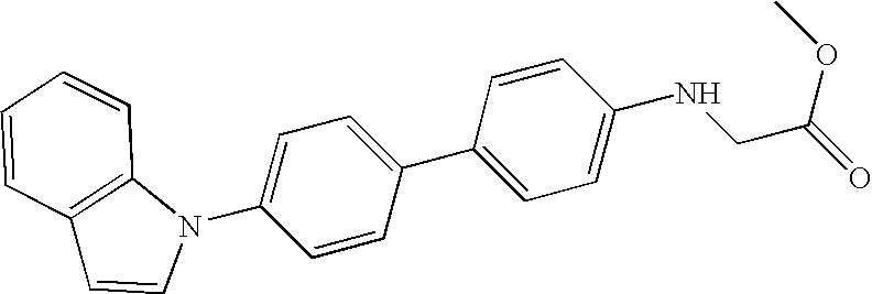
C1=C(N2C3=C(C=C2)C=CC=C3)C=CC(C2=CC=C(NCC(=O)OC)C=C2)=C1
